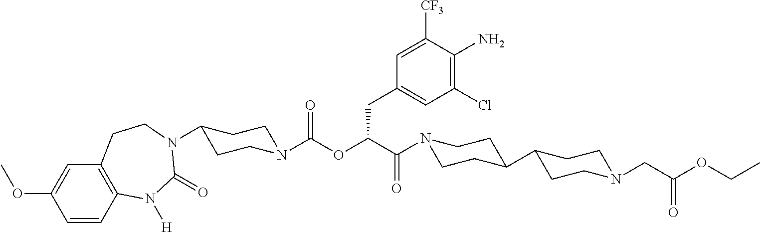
C1=CC2=C(C=C1OC)CCN(C1CCN(C(OC(C(=O)N3CCC(C4CCN(CC(OCC)=O)CC4)CC3)CC3=CC(Cl)=C(N)C([CF3])=C3)=O)CC1)C(=O)N2[H]
